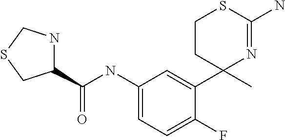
C1(C(NC2=CC=C(F)C(C3(C)N=C(N)SCC3)=C2)=O)NCSC1
